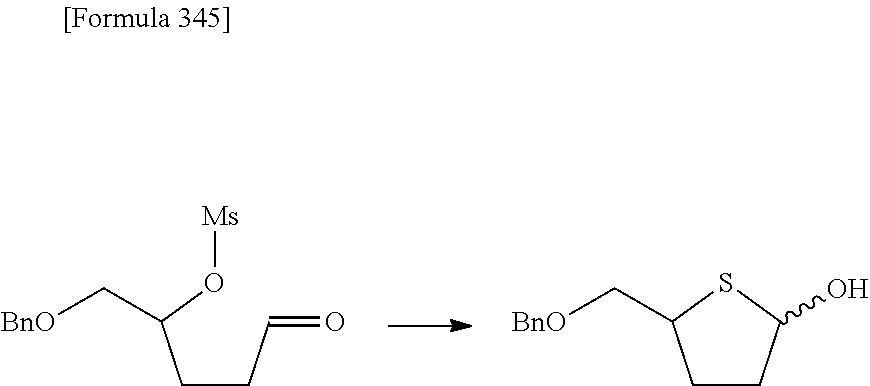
[BnO]CC(CCC=O)O[Ms].[BnO]CC1CCC(O)S1
